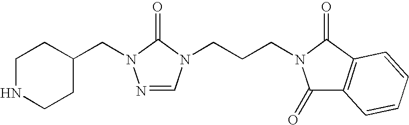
N1=CN(CCCN2C(=O)C3=C(C2=O)C=CC=C3)C(=O)N1CC1CCNCC1
